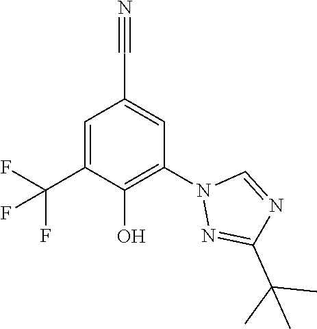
C1=C(C(F)(F)F)C(O)=C(N2N=C(C(C)(C)C)N=C2)C=C1C#N
